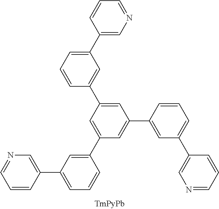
C1(C2=CC=CC(C3=CC(C4=CC(C5=CN=CC=C5)=CC=C4)=CC(C4=CC(C5=CN=CC=C5)=CC=C4)=C3)=C2)=CN=CC=C1
